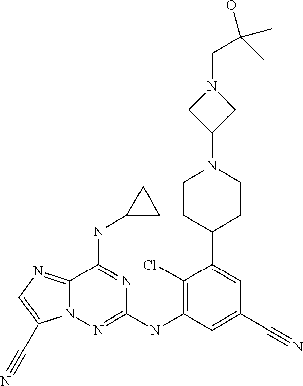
C1CC(C2=CC(C#N)=CC(NC3=NN4C(=NC=C4C#N)C(NC4CC4)=N3)=C2Cl)CCN1C1CN(CC(O)(C)C)C1
